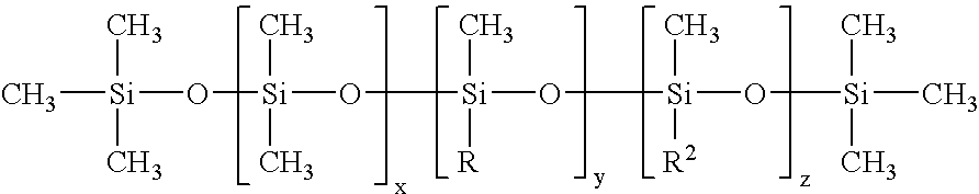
[Si](C)(O[Si](C)(C)O[Si](C)([R])O[Si](C)([R2])O[Si](C)(C)C)(C)C
